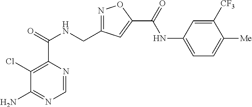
C1=NC(C(=O)NCC2=NOC(C(=O)NC3=CC=C([Me])C([CF3])=C3)=C2)=C(Cl)C(N)=N1
